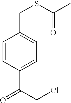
C1=CC(C(=O)CCl)=CC=C1CSC(C)=O
